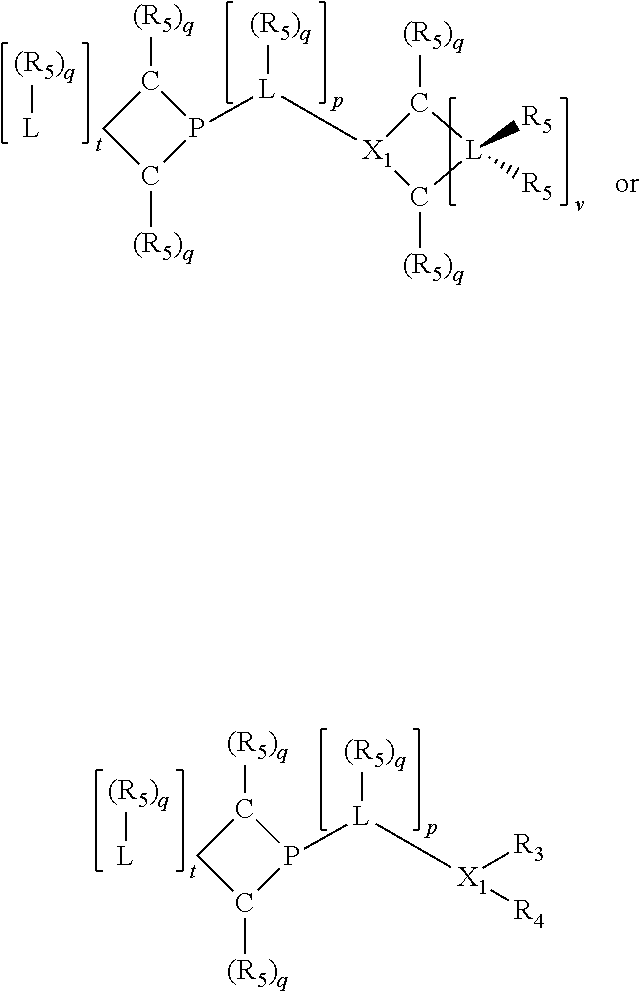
[(R5)q][L].C1([(R5)q])CC([(R5)q])P1[L]([(R5)q])[X1]1C([(R5)q])[L]([R5])([R5])C1[(R5)q].[(R5)q][L].C1([(R5)q])CC([(R5)q])P1[L]([(R5)q])[X1]([R3])[R4]
